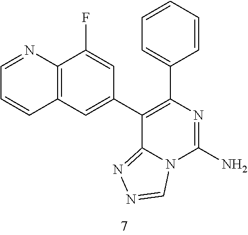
C12=C(C=C(C3=C(C4=CC=CC=C4)N=C(N)N4C3=NN=C4)C=C1F)C=CC=N2
